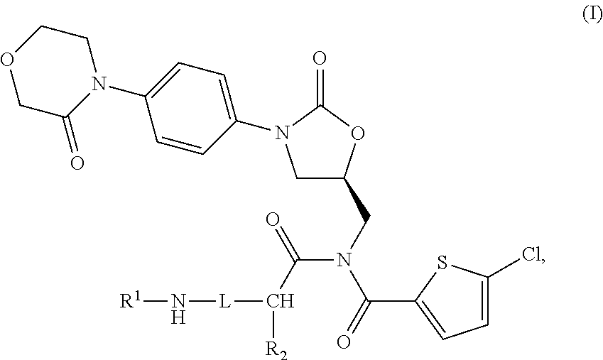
C1C(CN(C(C2=CC=C(Cl)S2)=O)C(C([L]N[R1])[R2])=O)OC(=O)N1C1=CC=C(N2CCOCC2=O)C=C1
